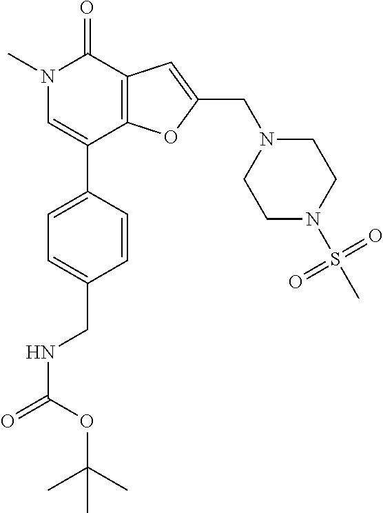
N1(C)C=C(C2=CC=C(CNC(=O)OC(C)(C)C)C=C2)C2=C(C1=O)C=C(CN1CCN(S(C)(=O)=O)CC1)O2
